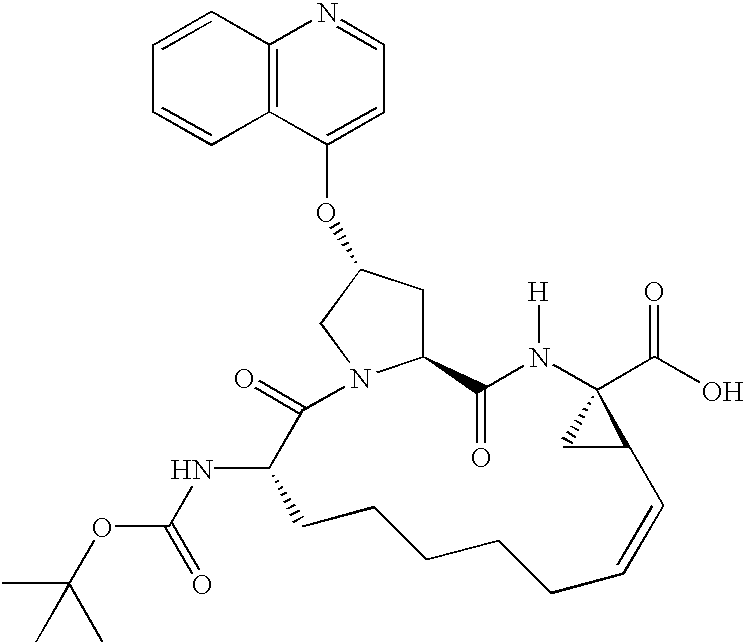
C12CC(OC3=CC=NC4=C3C=CC=C4)CN1C(=O)C(NC(=O)OC(C)(C)C)CCCCCC=CC1C(C(O)=O)(N([H])C2=O)C1
